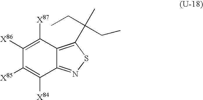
C12=NSC(C(CC)(CC)C)=C1C([X87])=C([X86])C([X85])=C2[X84]
